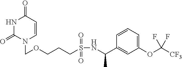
N1C(=O)N(COCCCS(NC(C2=CC(OC([CF3])(F)F)=CC=C2)C)(=O)=O)C=CC1=O
